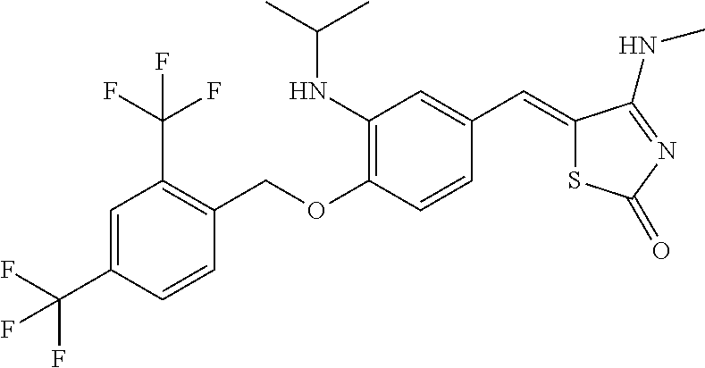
C1(C=C2SC(=O)N=C2NC)=CC(NC(C)C)=C(OCC2=C(C(F)(F)F)C=C(C(F)(F)F)C=C2)C=C1
